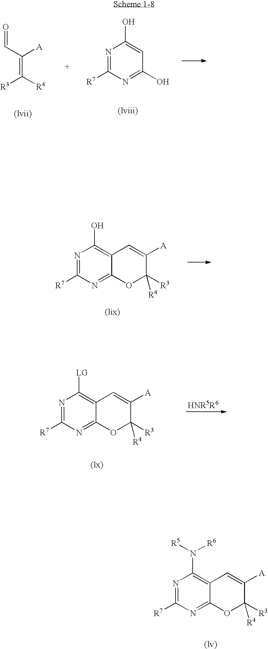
[R3]C(=C(C=O)[A])[R4].N1=C([R7])N=C(O)C=C1O.C12=NC([R7])=NC(O)=C1C=C([A])C([R3])([R4])O2.C12=NC([R7])=NC([LG])=C1C=C([A])C([R3])([R4])O2.C12=NC([R7])=NC(N([R5])[R6])=C1C=C([A])C([R3])([R4])O2
